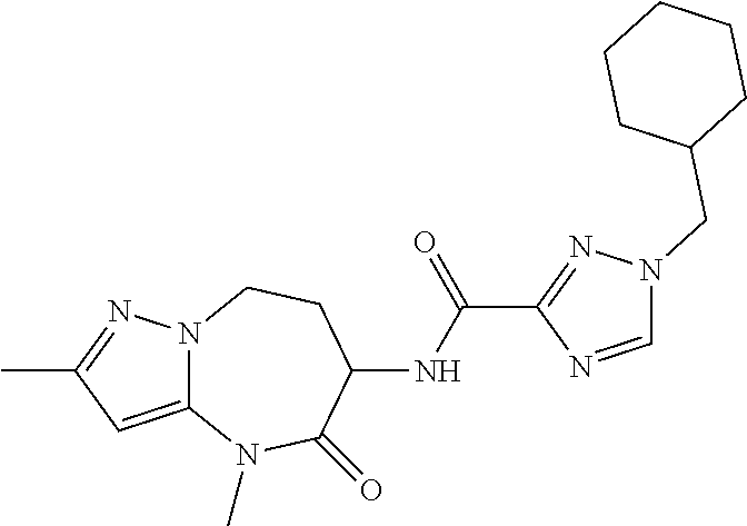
C1=NC(C(NC2CCN3C(=CC(C)=N3)N(C)C2=O)=O)=NN1CC1CCCCC1
